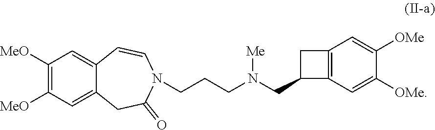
C1([MeO])=C([MeO])C=C2C(=C1)C=CN(CCCN(CC1C3=C(C=C([OMe])C([OMe])=C3)C1)[Me])C(=O)C2
